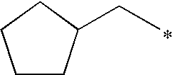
C1CC(CC)CC1
